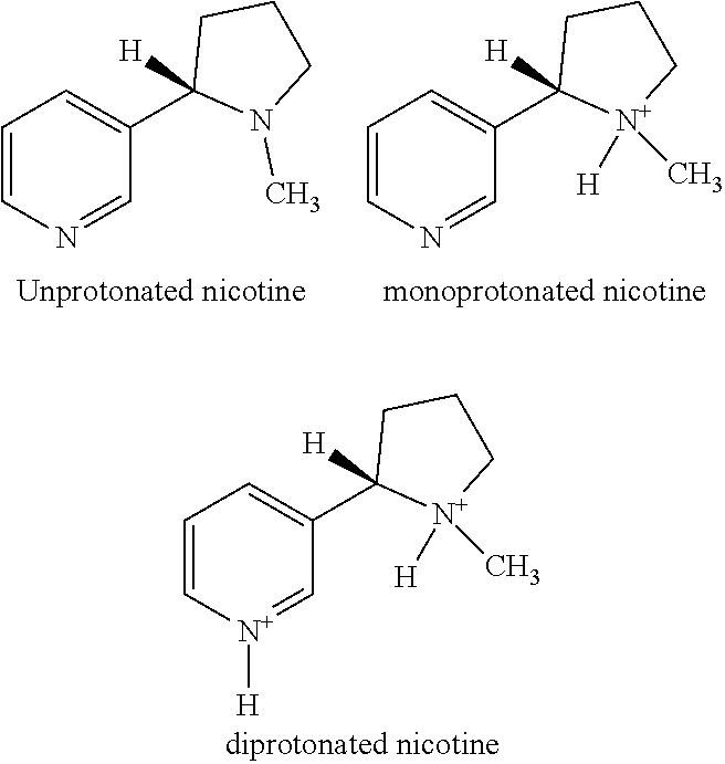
C1=C[N+]([H])=CC(C2([H])[N+]([H])(C)CCC2)=C1.C1=CN=CC(C2([H])N(C)CCC2)=C1.C1=CN=CC(C2([H])[N+]([H])(C)CCC2)=C1
